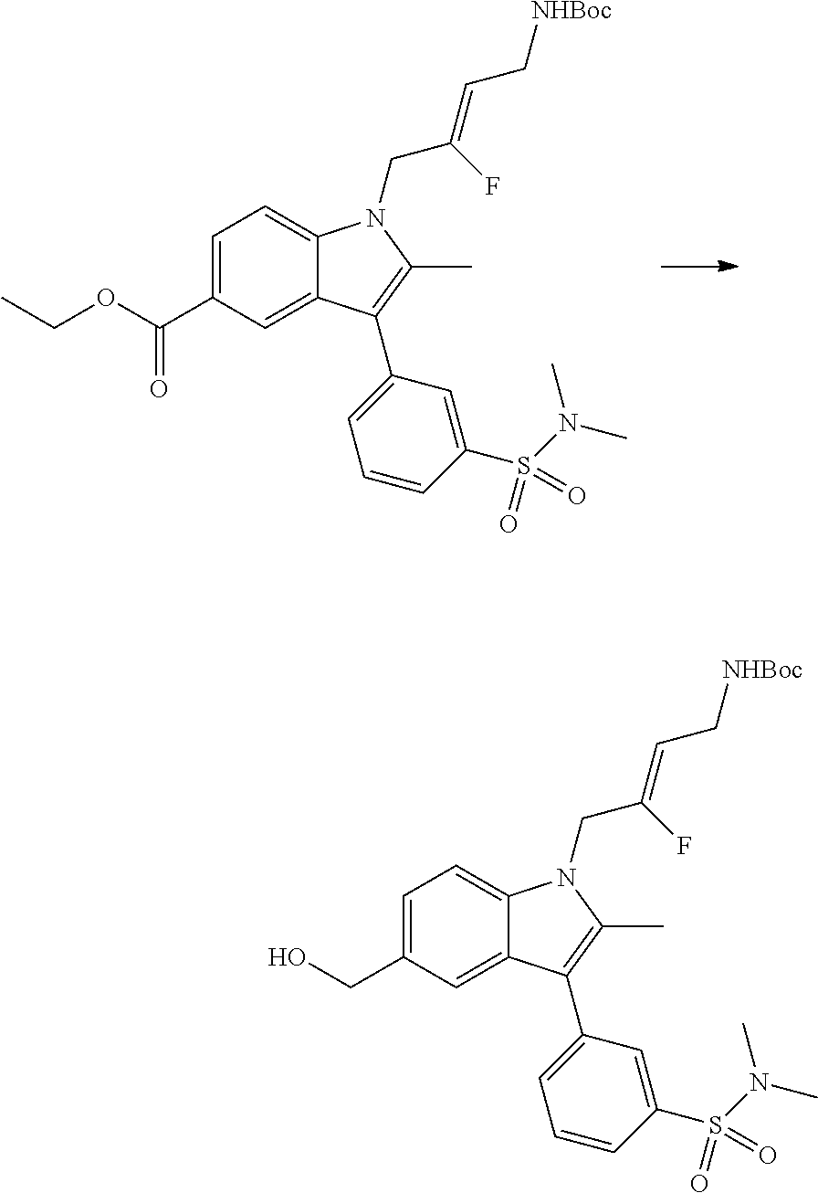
C1=C(C(OCC)=O)C=C2C(=C1)N(CC(=CC[NHBoc])F)C(C)=C2C1=CC=CC(S(N(C)C)(=O)=O)=C1.C1=C(CO)C=C2C(=C1)N(CC(=CC[NHBoc])F)C(C)=C2C1=CC=CC(S(N(C)C)(=O)=O)=C1
